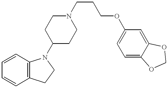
C1=CC2=C(C=C1)CCN2C1CCN(CCCOC2=CC=C3C(=C2)OCO3)CC1
